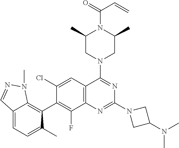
C12=CC=C(C)C(C3=C(F)C4=C(C=C3Cl)C(N3CC(C)N(C(=O)C=C)C(C)C3)=NC(N3CC(N(C)C)C3)=N4)=C1N(C)N=C2
